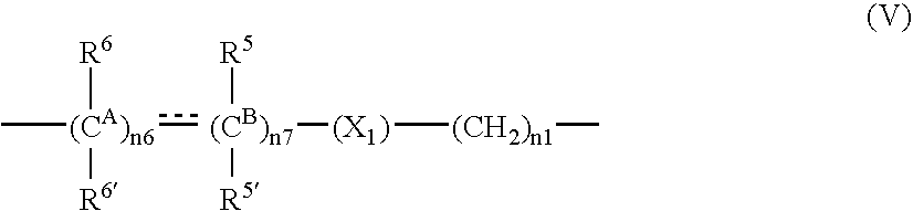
C[(CA)n6]([R6])([R6])c.[(CB)n7]([(X1)][(CH2)n1]C)([R5])[R5]
